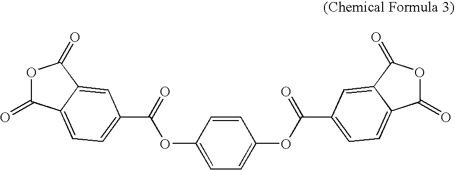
C1(OC(=O)C2=CC=C3C(=O)OC(=O)C3=C2)=CC=C(OC(=O)C2=CC=C3C(=O)OC(=O)C3=C2)C=C1
